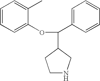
C1NCC(C(C2=CC=CC=C2)OC2=CC=CC=C2C)C1
